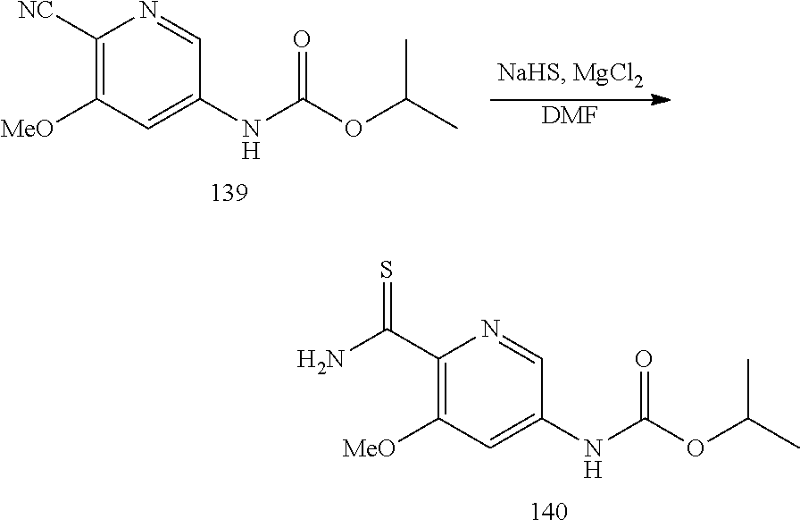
C1([MeO])=C(C(N)=S)N=CC(NC(OC(C)C)=O)=C1.C1(NC(OC(C)C)=O)=CC([MeO])=C([NC])N=C1.[DMF]
